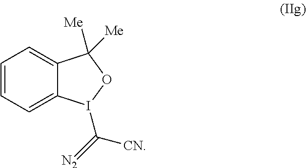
C1=CC=C2C(=C1)C([Me])([Me])OI2C(=[N2])[CN]
